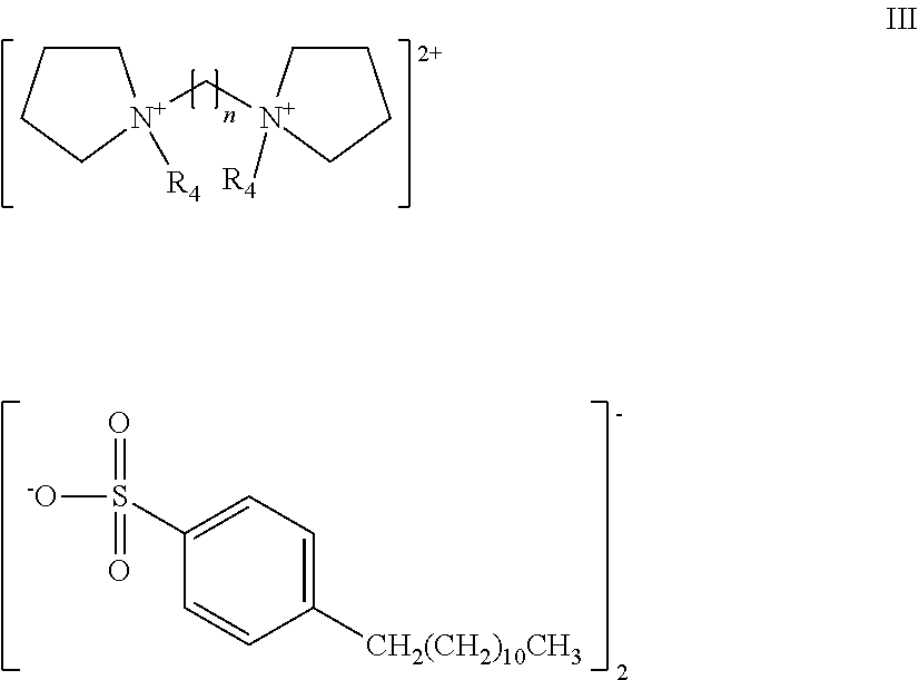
C1CCC[N+]1(C[N+]1([R4])CCCC1)[R4].O=S(=O)([-O])C1=CC=C([CH2(CH2)10CH3])C=C1
